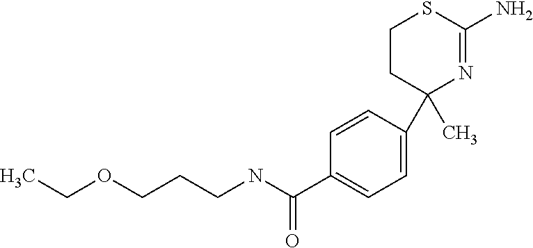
C1=CC(C2(C)N=C(N)SCC2)=CC=C1C(NCCCOCC)=O
